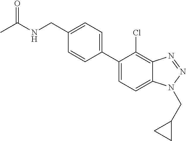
C1=C(C2=CC=C(CNC(C)=O)C=C2)C(Cl)=C2C(=C1)N(CC1CC1)N=N2
